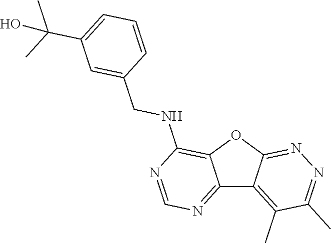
C12=NC=NC(NCC3=CC(C(C)(C)O)=CC=C3)=C1OC1=NN=C(C)C(C)=C21
